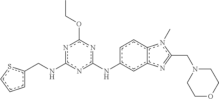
c1(CNc2nc(Nc3ccc4c(c3)n=c(CN3CCOCC3)n4C)nc(OCC)n2)cccs1
